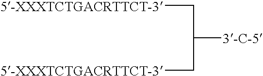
[5-XXXTCTGACRTTCT-3]CC([3-C-5])C[5-XXXTCTGACRTTCT-3]
